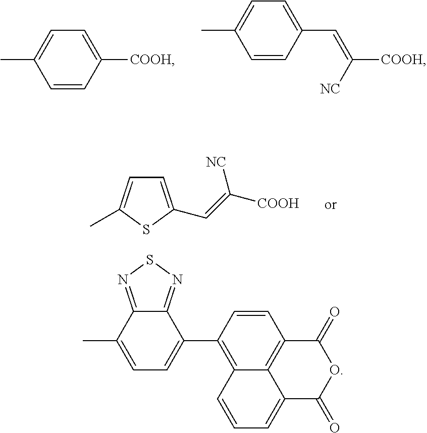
C1=CC([COOH])=CC=C1C.C1=CC(C=C([COOH])[NC])=CC=C1C.C1=C(C=C([COOH])[NC])SC(C)=C1.C1=CC(C2=CC=C(C)C3=NSN=C23)=C2C3=C1C(=O)OC(=O)C3=CC=C2
